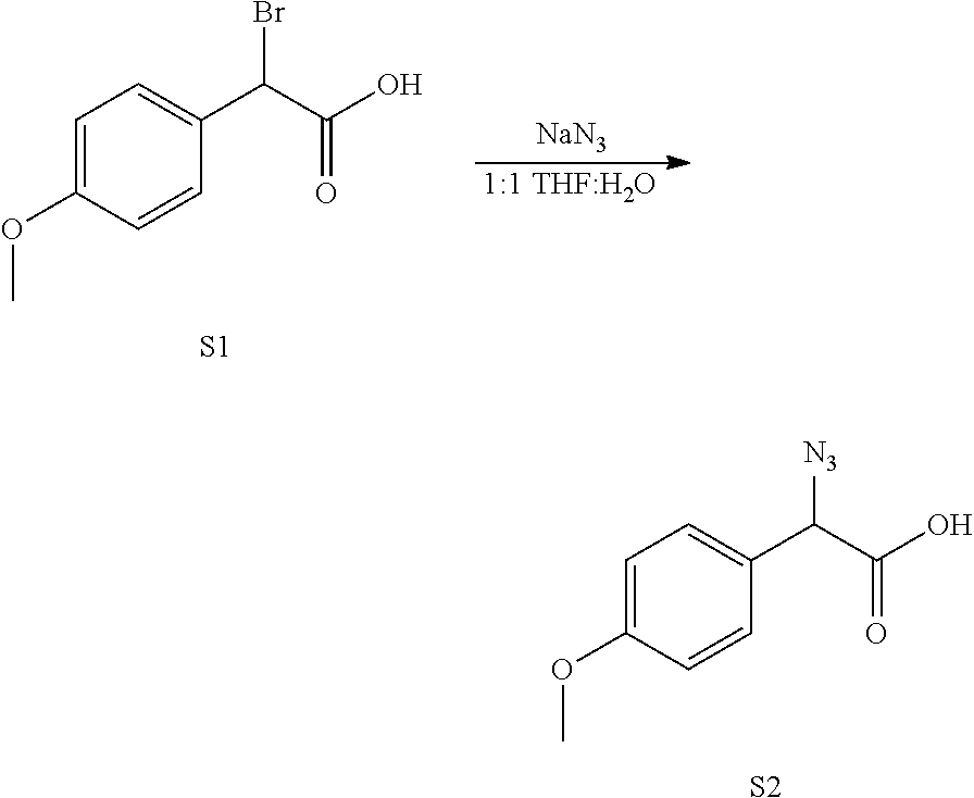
C1=C(OC)C=CC(C(C(O)=O)[N3])=C1.[S2].[1:1 THF:H2O].C1=C(OC)C=CC(C(C(O)=O)Br)=C1.[S1].[NaN3]
